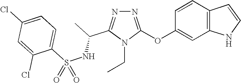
N1=C(OC2=CC3=C(C=C2)C=CN3)N(CC)C(C(NS(C2=CC=C(Cl)C=C2Cl)(=O)=O)C)=N1
